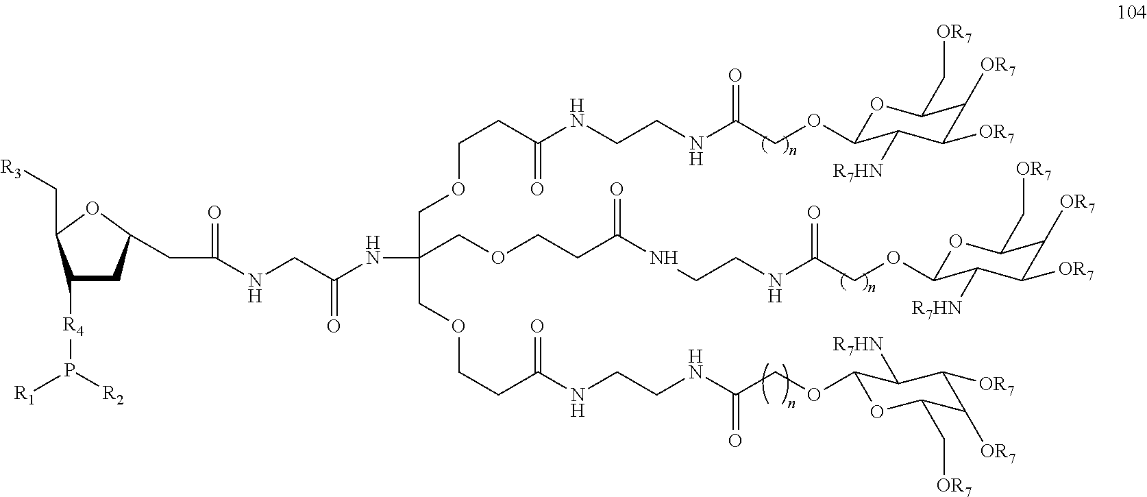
C1([R4]P([R1])[R2])CC(CC(=O)NCC(NC(COCCC(NCCNC(COC2OC(C[OR7])C([OR7])C([OR7])C2[R7HN])=O)=O)(COCCC(NCCNC(COC2OC(C[OR7])C([OR7])C([OR7])C2[R7HN])=O)=O)COCCC(=O)NCCNC(COC2OC(C[OR7])C([OR7])C([OR7])C2[R7HN])=O)=O)OC1C[R3]
